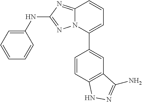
N12C(=NC(NC3=CC=CC=C3)=N1)C=CC=C2C1=CC2=C(C=C1)NN=C2N
